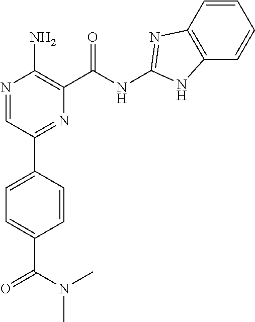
N1=CC(C2=CC=C(C(N(C)C)=O)C=C2)=NC(C(NC2=NC3=C(C=CC=C3)N2)=O)=C1N
